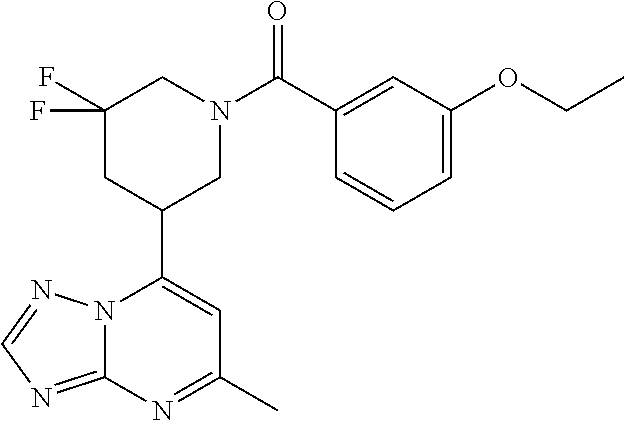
N12C(=NC=N1)N=C(C)C=C2C1CN(C(=O)C2=CC(OCC)=CC=C2)CC(F)(F)C1
